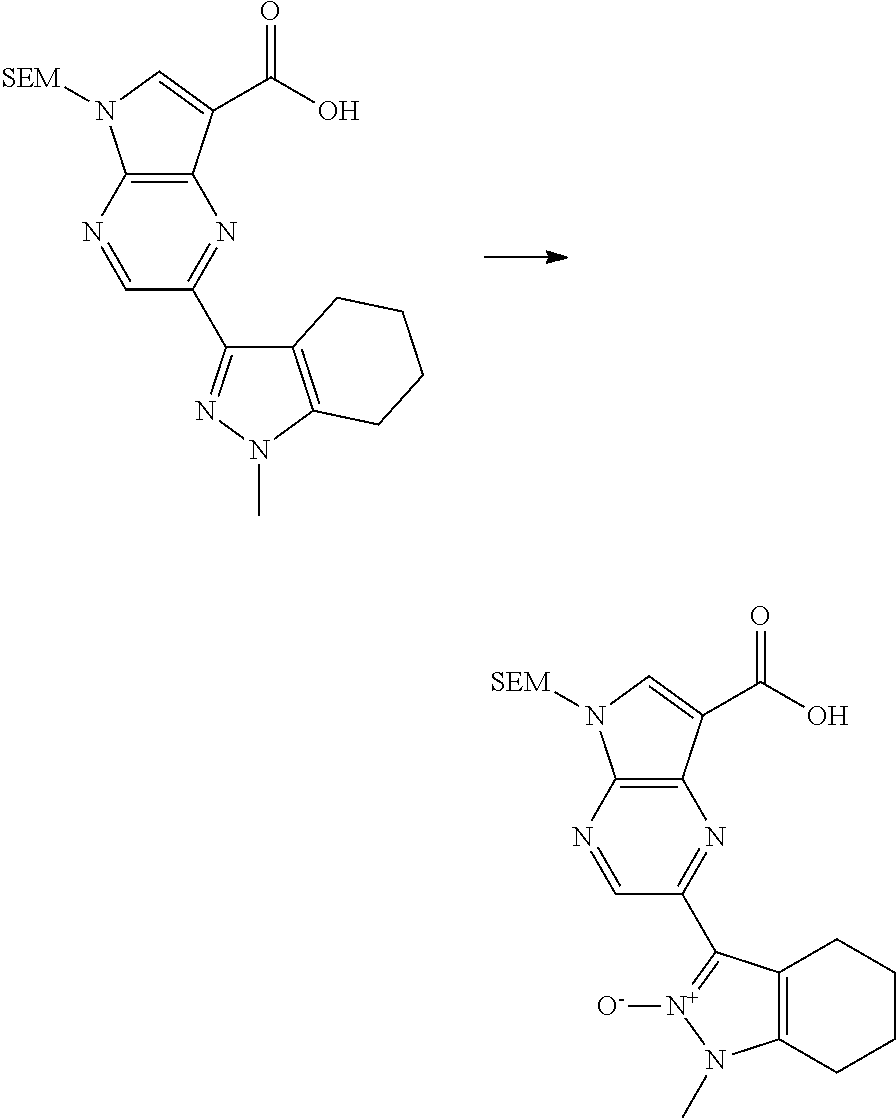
C1=NC2=C(N=C1C1=NN(C)C3=C1CCCC3)C(C(O)=O)=CN2[SEM].C1=NC2=C(N=C1C1=[N+]([O-])N(C)C3=C1CCCC3)C(C(O)=O)=CN2[SEM]
